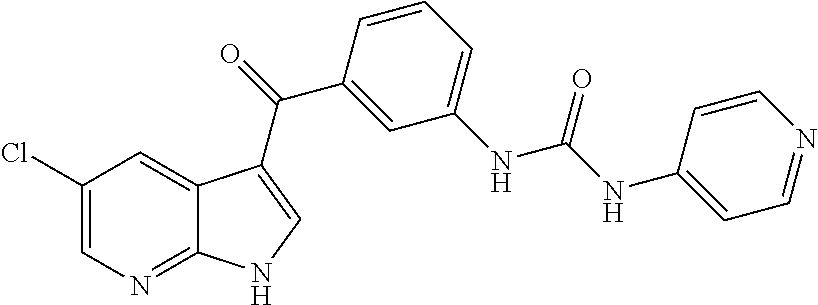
C1(Cl)=CN=C2C(=C1)C(C(=O)C1=CC(NC(NC3=CC=NC=C3)=O)=CC=C1)=CN2
